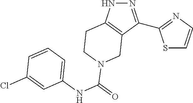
S1C=CN=C1C1=NNC2=C1CN(C(NC1=CC=CC(Cl)=C1)=O)CC2
